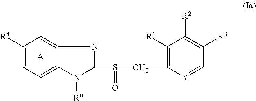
C1([R1])=C(CS(C2=NC3=CC([R4])=CC=C3N2[R0])=O)[Y]=CC([R3])=C1[R2].[A]
